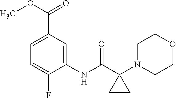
C1(NC(C2(N3CCOCC3)CC2)=O)=CC(C(OC)=O)=CC=C1F
